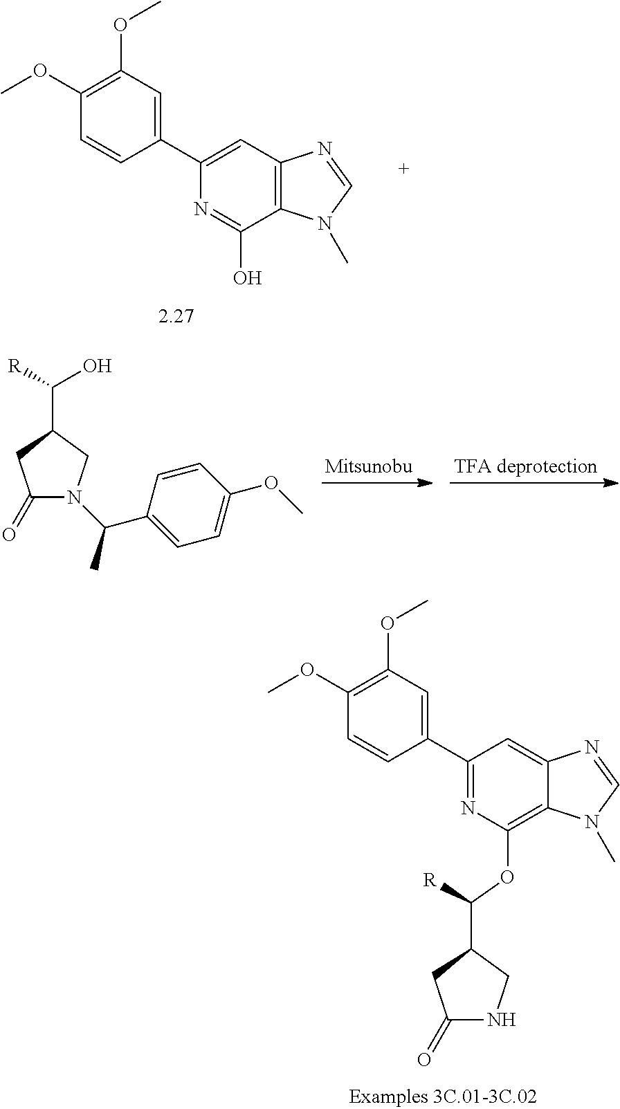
C1(C2=CC(OC)=C(OC)C=C2)=CC2=C(C(O)=N1)N(C)C=N2.C1(=O)CC(C([R])O)CN1C(C1=CC=C(OC)C=C1)C.C1(C2=CC(OC)=C(OC)C=C2)=NC(OC(C2CNC(=O)C2)[R])=C2C(=C1)N=CN2C
